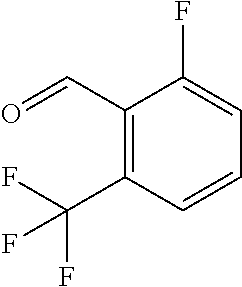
C1(C=O)=C(C(F)(F)F)C=CC=C1F
